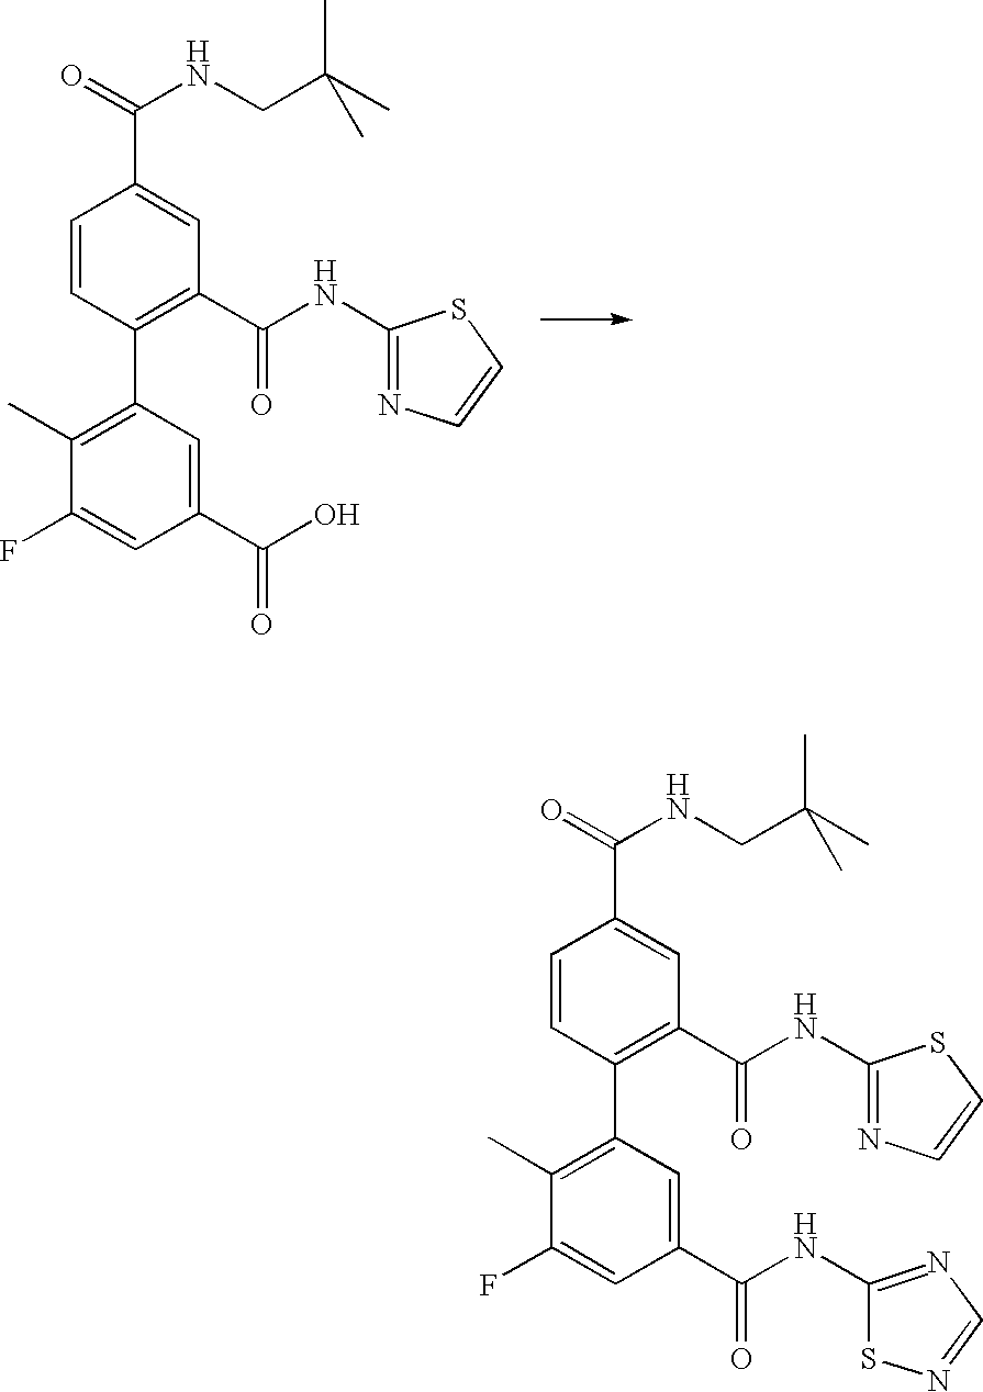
C1=CC(C2=C(C)C(F)=CC(C(O)=O)=C2)=C(C(NC2=NC=CS2)=O)C=C1C(=O)NCC(C)(C)C.C1=CC(C2=C(C)C(F)=CC(C(NC3=NC=NS3)=O)=C2)=C(C(NC2=NC=CS2)=O)C=C1C(=O)NCC(C)(C)C
